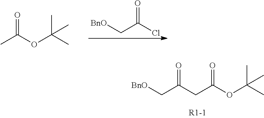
[BnO]CC(=O)CC(OC(C)(C)C)=O.[BnO]CC(=O)Cl.CC(OC(C)(C)C)=O
